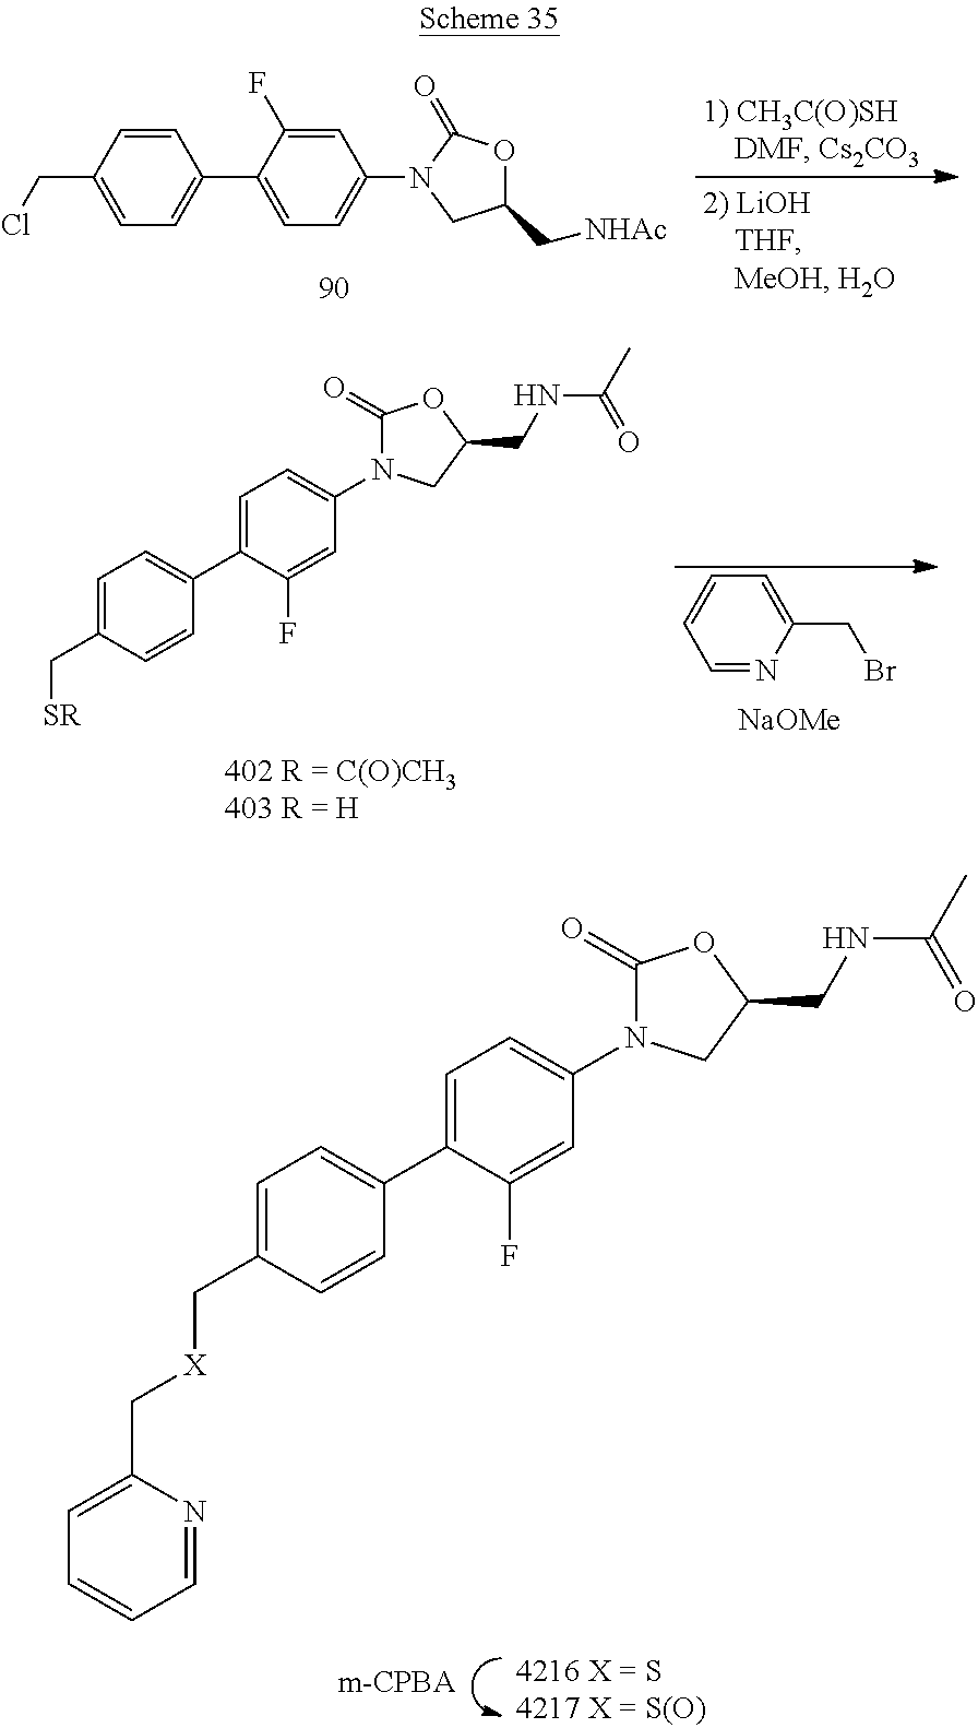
C1=C(C[X]CC2=CC=CC=N2)C=CC(C2=CC=C(N3C(=O)OC(CNC(C)=O)C3)C=C2F)=C1.C1(C2=CC=C(N3CC(C[NHAc])OC3=O)C=C2F)=CC=C(CCl)C=C1.C1=C(C[SR])C=CC(C2=CC=C(N3C(=O)OC(CNC(C)=O)C3)C=C2F)=C1.C1(CBr)=CC=CC=N1.[NaOMe]
